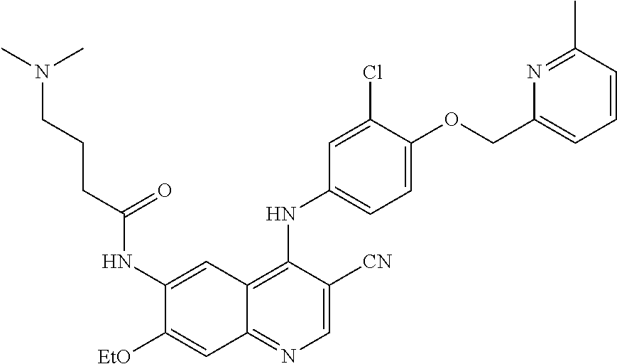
C1=C([CN])C(NC2=CC=C(OCC3=CC=CC(C)=N3)C(Cl)=C2)=C2C(=N1)C=C([EtO])C(NC(CCCN(C)C)=O)=C2
